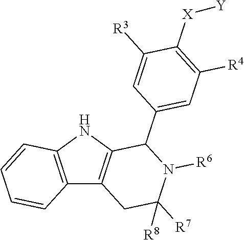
C12=C(NC3=C1CC([R7])([R8])N([R6])C3C1=CC([R4])=C([X][Y])C([R3])=C1)C=CC=C2
